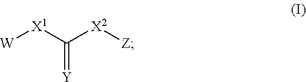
[W][X1]C([X2][Z])=[Y]
